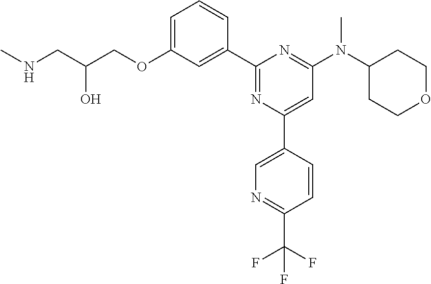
C1=C(OCC(CNC)O)C=C(C2=NC(C3=CN=C(C(F)(F)F)C=C3)=CC(N(C3CCOCC3)C)=N2)C=C1
